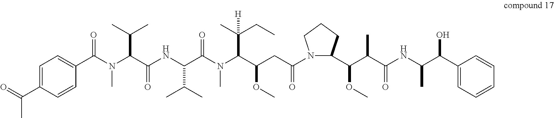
C1=C(C(=O)C)C=CC(C(N(C(C(NC(C(N(C(C(CC(N2C(C(C(C(NC(C(C3=CC=CC=C3)O)C)=O)C)OC)CCC2)=O)OC)C(C)(CC)[H])C)=O)C(C)C)=O)C(C)C)C)=O)=C1
